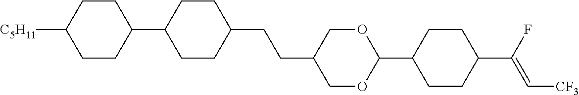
C1CC(C2CCC(CCC3COC(C4CCC(C(F)=C[CF3])CC4)OC3)CC2)CCC1[C5H11]
